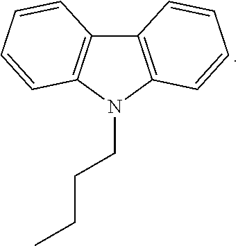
C12=C(N(CCCC)C3=C1C=CC=C3)C=CC=C2
